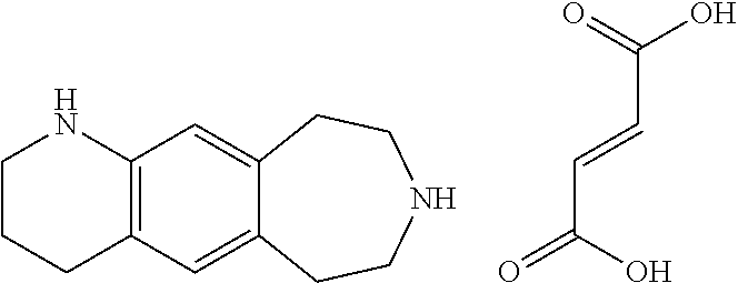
O=C(O)C=CC(O)=O.C1CCC2=C(N1)C=C1C(=C2)CCNCC1
